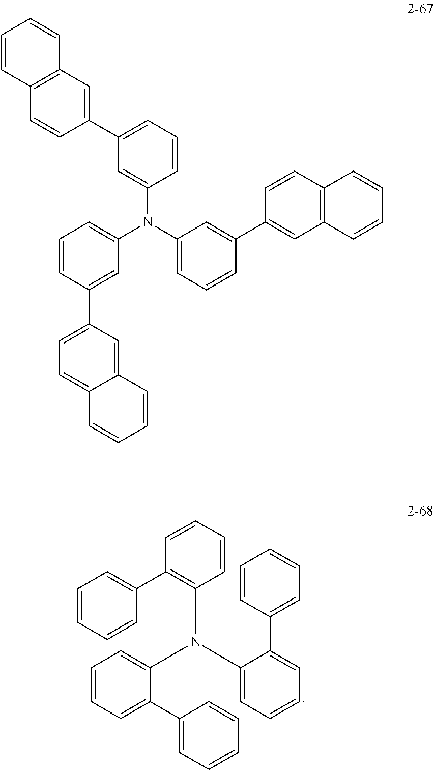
C1(N(C2=CC=CC=C2C2=CC=CC=C2)C2=CC=CC=C2C2=CC=CC=C2)=C(C2=CC=CC=C2)C=CC=C1.C1(N(C2=CC=CC(C3=CC=C4C(=C3)C=CC=C4)=C2)C2=CC=CC(C3=CC4=C(C=C3)C=CC=C4)=C2)=CC(C2=CC3=C(C=C2)C=CC=C3)=CC=C1
